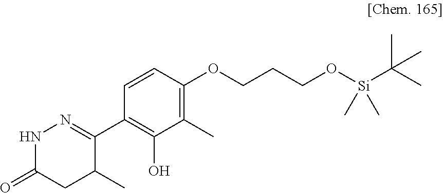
N1C(=O)CC(C)C(C2=C(O)C(C)=C(OCCCO[Si](C(C)(C)C)(C)C)C=C2)=N1
